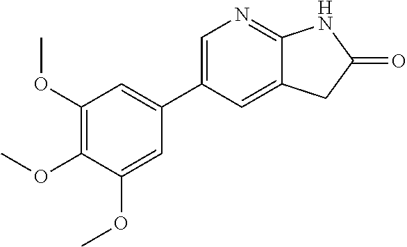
C1(OC)=C(OC)C(OC)=CC(C2=CN=C3C(=C2)CC(=O)N3)=C1
